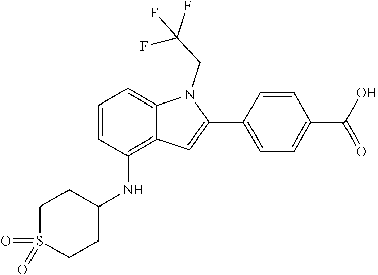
O=S1(=O)CCC(NC2=C3C(=CC=C2)N(CC(F)(F)F)C(C2=CC=C(C(O)=O)C=C2)=C3)CC1
